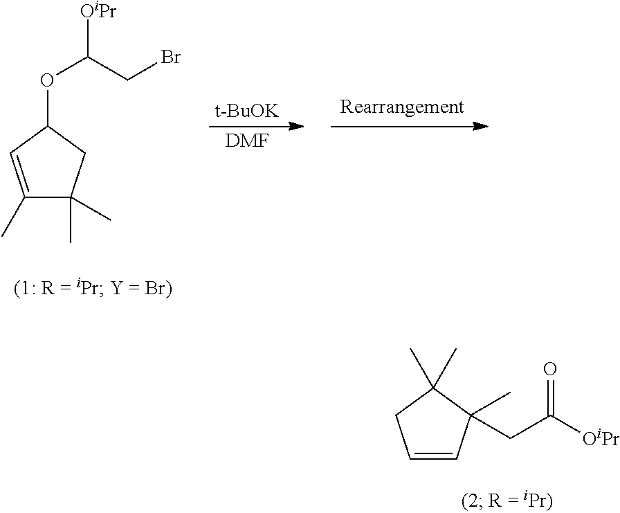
C1(C)=CC(OC(CBr)[OiPr])CC1(C)C.[t-BuOK].[DMF].C1=CC(C)(CC([OiPr])=O)C(C)(C)C1
